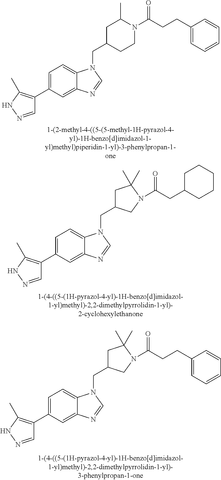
C1=C(C2=C(C)NN=C2)C=C2C(=C1)N(CC1CCN(C(CCC3=CC=CC=C3)=O)C(C)C1)C=N2.C1=C(C2=C(C)NN=C2)C=C2C(=C1)N(CC1CC(C)(C)N(C(CC3CCCCC3)=O)C1)C=N2.C1=C(C2=C(C)NN=C2)C=C2C(=C1)N(CC1CC(C)(C)N(C(CCC3=CC=CC=C3)=O)C1)C=N2
